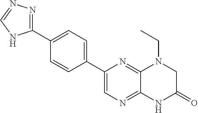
C1(C2=CN=C3C(=N2)N(CC)CC(=O)N3)=CC=C(C2=NN=CN2)C=C1
